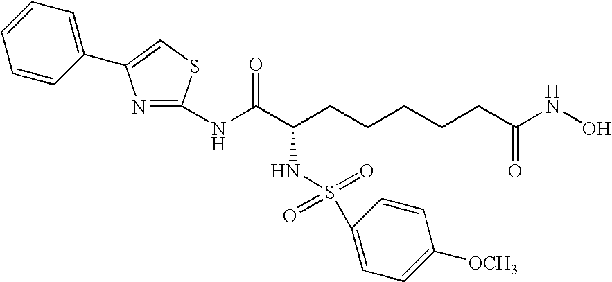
C1(NC(C(CCCCCC(NO)=O)NS(=O)(=O)C2=CC=C([OCH3])C=C2)=O)=NC(C2=CC=CC=C2)=CS1
